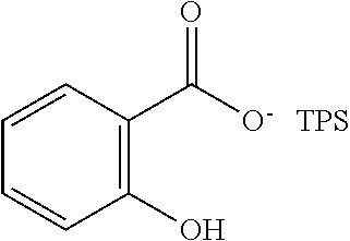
C1(O)=C(C([O-])=O)C=CC=C1.[TPS]
